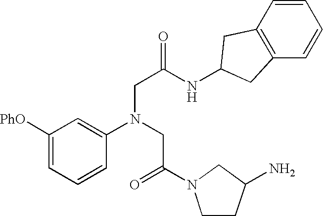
C1([PhO])=CC=CC(N(CC(=O)N2CCC(N)C2)CC(NC2CC3=C(C=CC=C3)C2)=O)=C1
